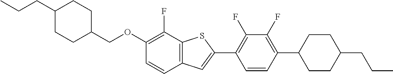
C1(COC2=C(F)C3=C(C=C2)C=C(C2=C(F)C(F)=C(C4CCC(CCC)CC4)C=C2)S3)CCC(CCC)CC1
